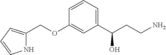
C1=CC(OCC2=CC=CN2)=CC(C(CCN)O)=C1
